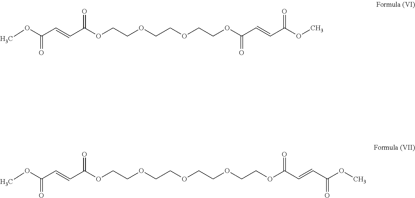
COC(C=CC(OCCOCCOCCOC(C=CC(OC)=O)=O)=O)=O.COC(C=CC(OCCOCCOCCOCCOC(=O)C=CC(OC)=O)=O)=O
